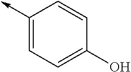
C1(->C)=CC=C(O)C=C1
